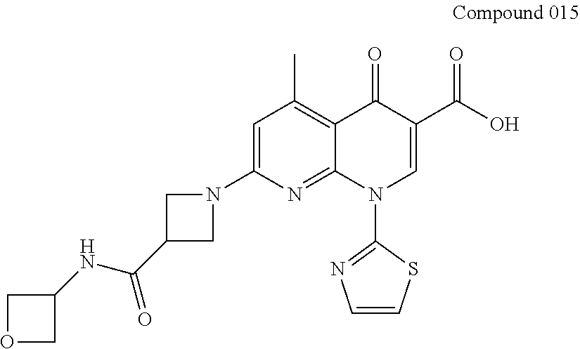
C12=C(C)C=C(N3CC(C(=O)NC4COC4)C3)N=C1N(C1=NC=CS1)C=C(C(=O)O)C2=O
